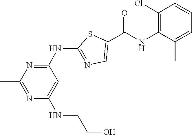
C1(Cl)=C(NC(=O)C2=CN=C(NC3=NC(C)=NC(NCCO)=C3)S2)C(C)=CC=C1
